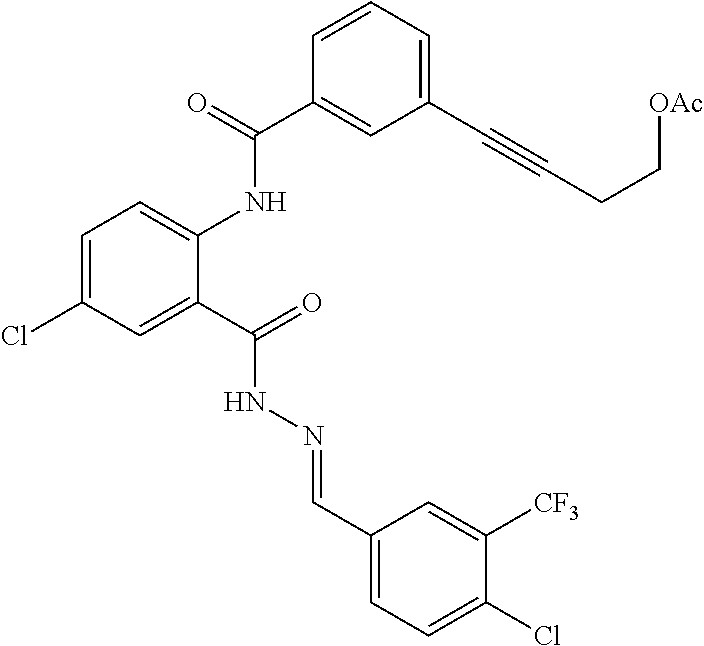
C1=C(Cl)C=C(C(=O)NN=CC2=CC=C(Cl)C([CF3])=C2)C(NC(C2=CC(C#CCC[OAc])=CC=C2)=O)=C1
